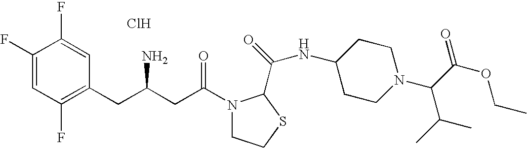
Cl.C1(F)=CC(F)=C(CC(CC(N2CCSC2C(=O)NC2CCN(C(C(=O)OCC)C(C)C)CC2)=O)N)C=C1F
